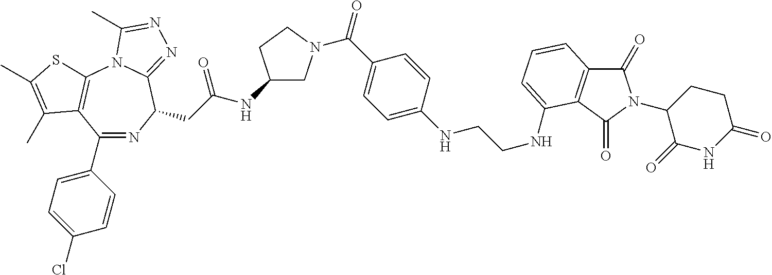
C1(C2=CC=C(Cl)C=C2)=NC(CC(NC2CN(C(C3=CC=C(NCCNC4=CC=CC5=C4C(=O)N(C4C(=O)NC(=O)CC4)C5=O)C=C3)=O)CC2)=O)C2=NN=C(C)N2C2=C1C(C)=C(C)S2
